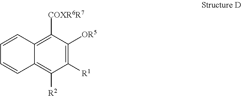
C12=C([COXR6R7])C([OR5])=C([R1])C([R2])=C1C=CC=C2
